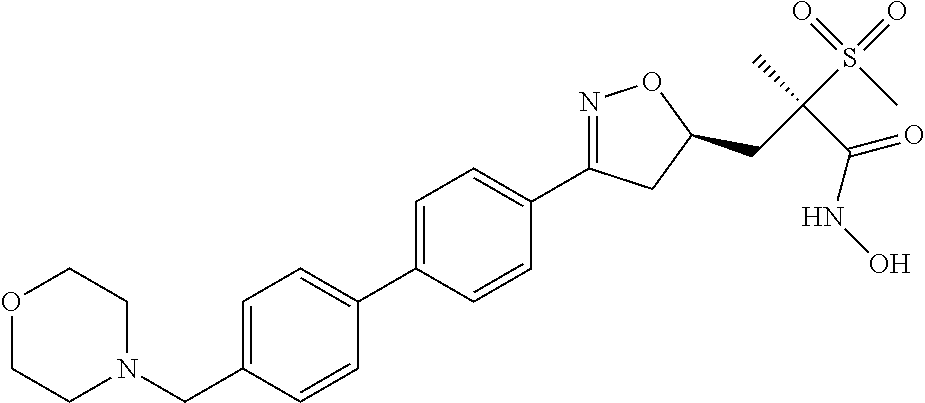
C1=C(C2=CC=C(CN3CCOCC3)C=C2)C=CC(C2=NOC(CC(S(=O)(=O)C)(C)C(=O)NO)C2)=C1
